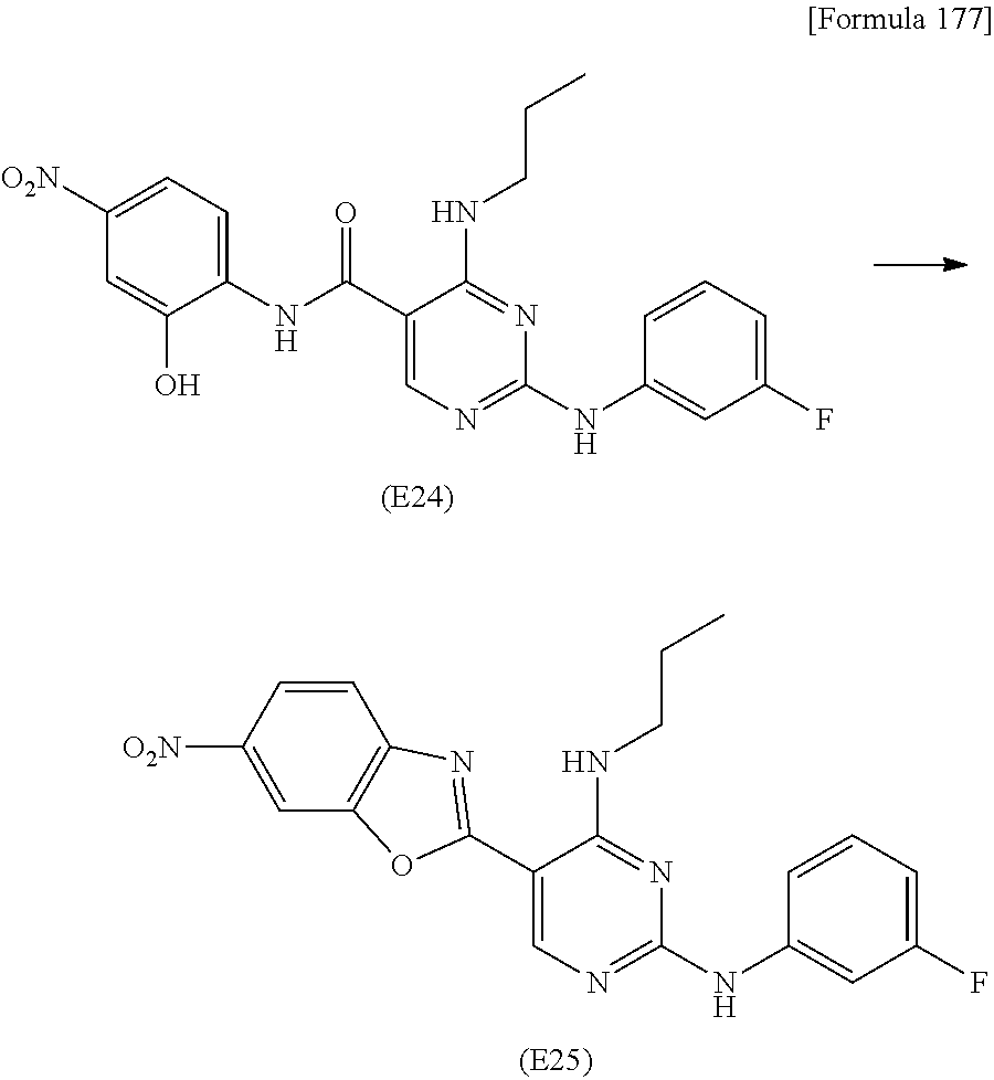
C1(C(NC2=CC=C([O2N])C=C2O)=O)=CN=C(NC2=CC(F)=CC=C2)N=C1NCCC.C1(C2=NC3=C(C=C([O2N])C=C3)O2)=CN=C(NC2=CC(F)=CC=C2)N=C1NCCC
